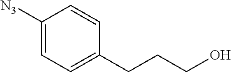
[N3]C1=CC=C(CCCO)C=C1
